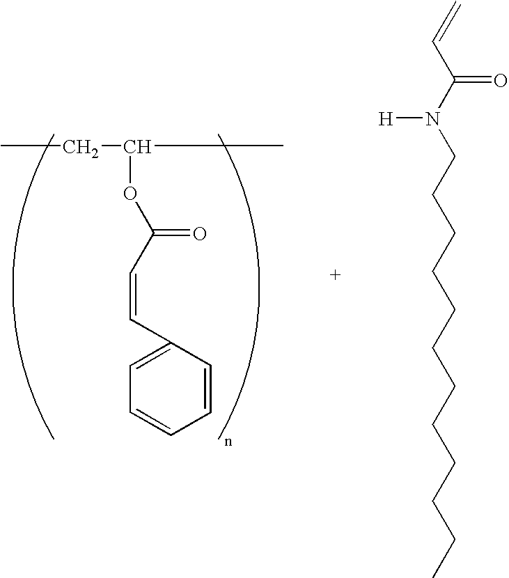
C(C(N(CCCCCCCCCCCC)[H])=O)=C.CCC(OC(C=CC1=CC=CC=C1)=O)C
